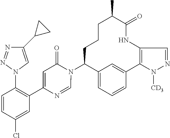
C12=CC=CC(=C1)C1=C(NC(=O)C(C)CCCC2N2C(=O)C=C(C3=C(N4C=C(C5CC5)N=N4)C=CC(Cl)=C3)N=C2)C=NN1[CD3]
